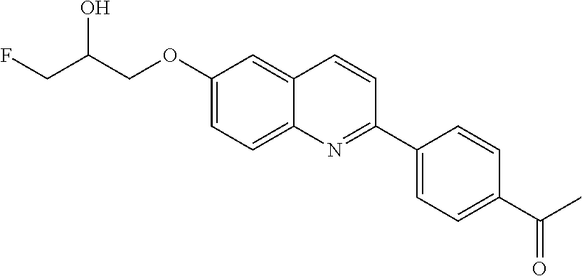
C1(OCC(CF)O)=CC=C2C(=C1)C=CC(C1=CC=C(C(C)=O)C=C1)=N2
